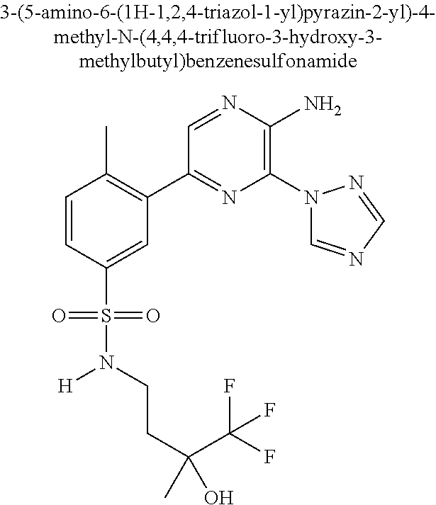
C1=CC(S(=O)(=O)N(CCC(C)(C(F)(F)F)O)[H])=CC(C2=NC(N3C=NC=N3)=C(N)N=C2)=C1C
